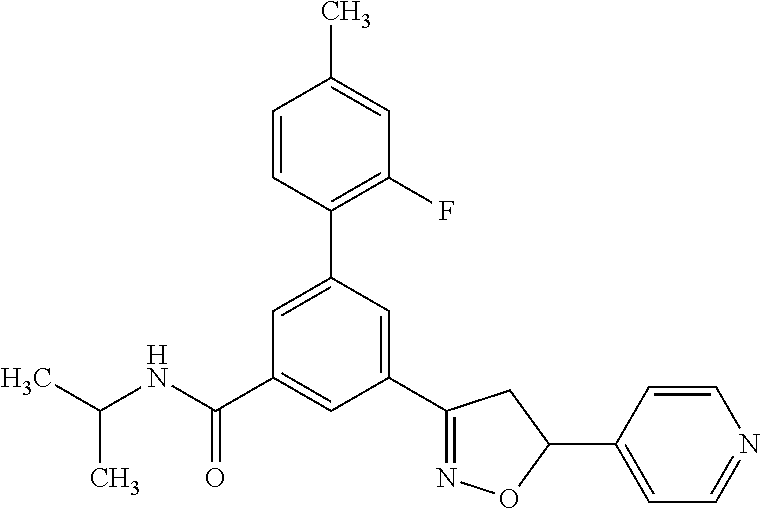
CC(NC(C1=CC(C2=NOC(C3=CC=NC=C3)C2)=CC(C2=C(F)C=C(C)C=C2)=C1)=O)C
